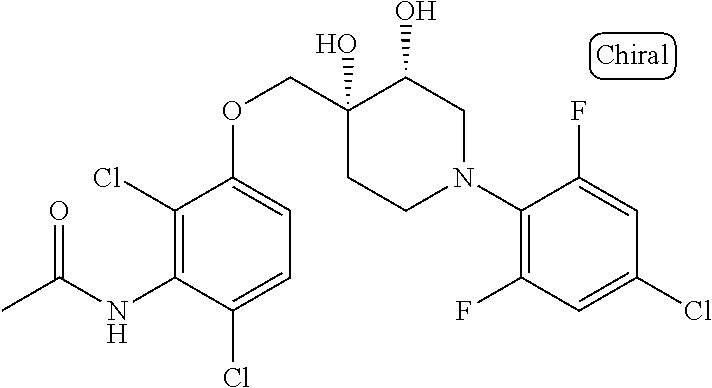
C1(N2CC(O)C(O)(COC3=CC=C(Cl)C(NC(C)=O)=C3Cl)CC2)=C(F)C=C(Cl)C=C1F
